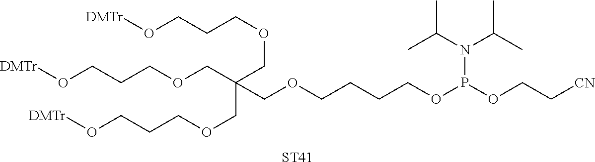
[DMTr]OCCCOCC(COCCCO[DMTr])(COCCCCOP(OCC[CN])N(C(C)C)C(C)C)COCCCO[DMTr].[ST41]
